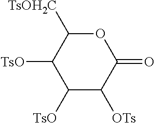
C1([TsO])C([OTs])C(=O)OC([TsOH2C])C1[TsO]
